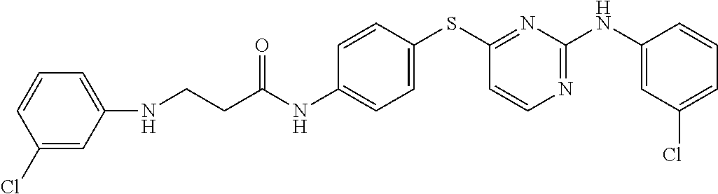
C1(NC(CCNC2=CC=CC(Cl)=C2)=O)=CC=C(SC2=NC(NC3=CC(Cl)=CC=C3)=NC=C2)C=C1
